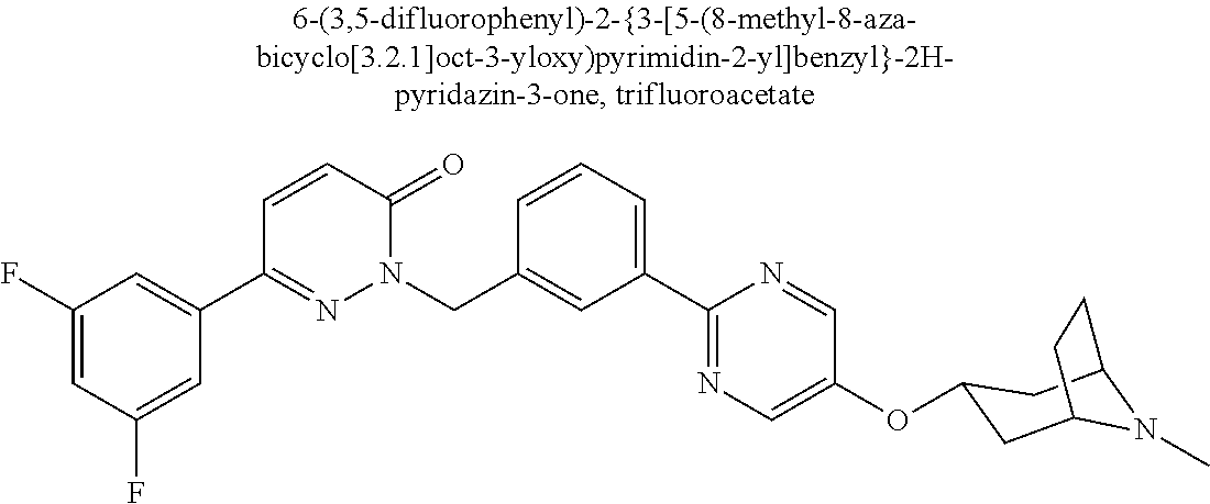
C1(F)=CC(F)=CC(C2=NN(CC3=CC(C4=NC=C(OC5CC6N(C)C(C5)CC6)C=N4)=CC=C3)C(=O)C=C2)=C1
